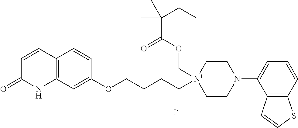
C12=C(C=C(OCCCC[N+]3(COC(C(CC)(C)C)=O)CCN(C4=CC=CC5=C4C=CS5)CC3)C=C1)NC(=O)C=C2.[I-]
